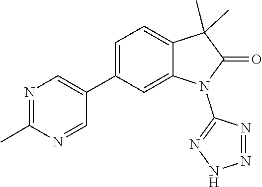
N1N=NC(N2C(=O)C(C)(C)C3=CC=C(C4=CN=C(C)N=C4)C=C23)=N1
